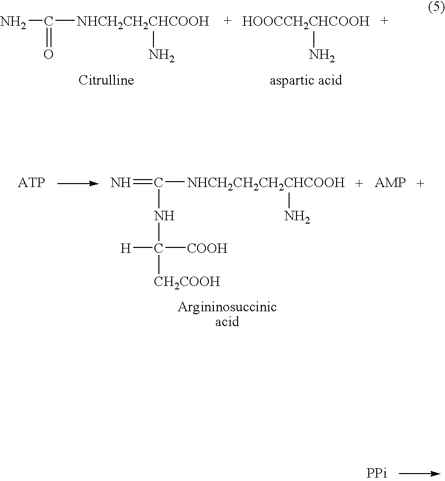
NC([NHCH2CH2CHCOOH]N)=O.[HOOCCH2CHCOOH]N.N=C(NC([H])([COOH])[CH2COOH])[NHCH2CH2CH2CHCOOH]N
